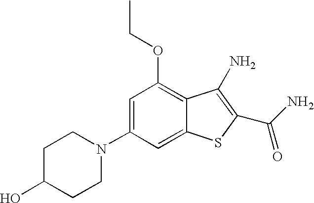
C1C(O)CCN(C2=CC(OCC)=C3C(=C2)SC(C(N)=O)=C3N)C1
